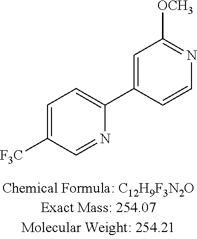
C1=C([F3C])C=NC(C2=CC([OCH3])=NC=C2)=C1
